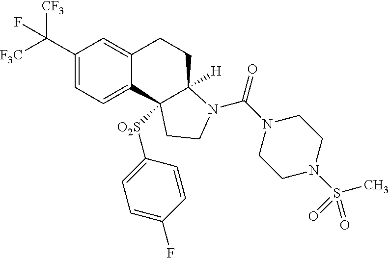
C1(C([F3C])([CF3])F)=CC=C2C(=C1)CCC1([H])C2([O2S]C2=CC=C(F)C=C2)CCN1C(=O)N1CCN(S(C)(=O)=O)CC1
